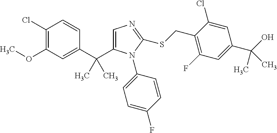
C1(Cl)=C(OC)C=C(C(C)(C)C2=CN=C(SCC3=C(F)C=C(C(O)(C)C)C=C3Cl)N2C2=CC=C(F)C=C2)C=C1
